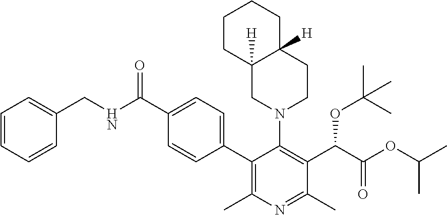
C1(C2=C(C)N=C(C)C(C(OC(C)(C)C)C(=O)OC(C)C)=C2N2CCC3([H])C([H])(C2)CCCC3)=CC=C(C(NCC2=CC=CC=C2)=O)C=C1
